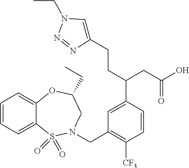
C1=C(C(CC(O)=O)CCC2=CN(CC)N=N2)C=CC([CF3])=C1CN1S(=O)(=O)C2=CC=CC=C2OC(CC)C1
